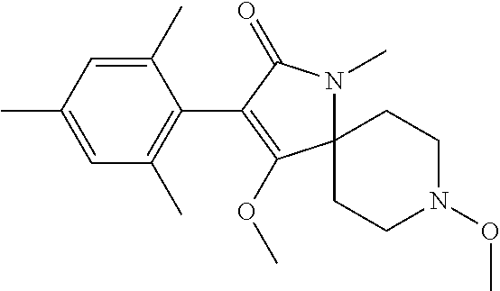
C1(C)=CC(C)=CC(C)=C1C1=C(OC)C2(N(C)C1=O)CCN(OC)CC2
